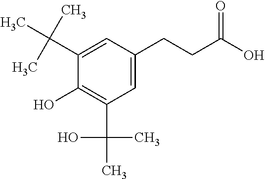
C1=C(CCC(=O)O)C=C(C(C)(C)C)C(O)=C1C(O)(C)C
